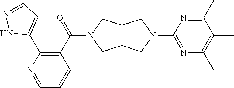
C12C(CN(C(C3=C(C4=CC=NN4)N=CC=C3)=O)C1)CN(C1=NC(C)=C(C)C(C)=N1)C2
